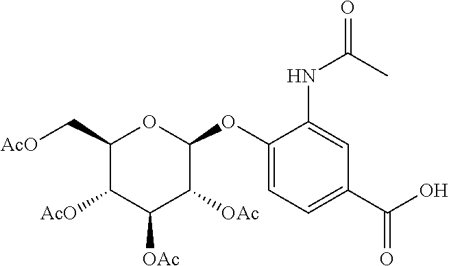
O(C1OC(C[AcO])C([AcO])C([OAc])C1[OAc])C1=CC=C(C(O)=O)C=C1NC(=O)C
